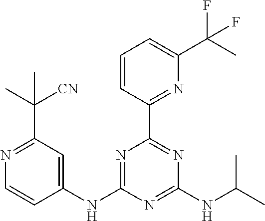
N1=C(C(C)([CN])C)C=C(NC2=NC(C3=NC(C(C)(F)F)=CC=C3)=NC(NC(C)C)=N2)C=C1
